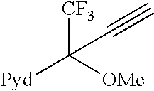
[CF3]C([OMe])([Pyd])C#C
